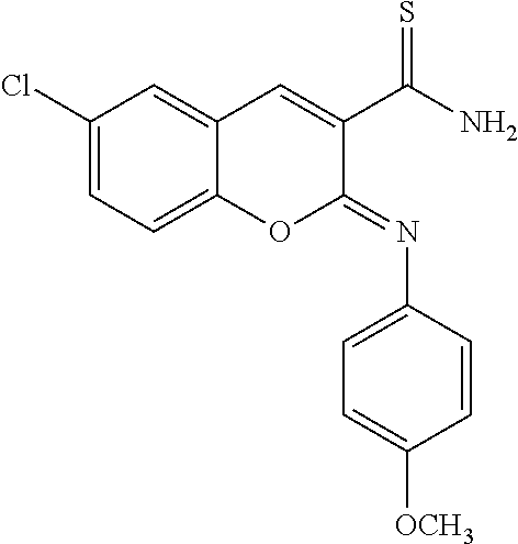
C1=C(Cl)C=C2C(=C1)OC(=NC1=CC=C([OCH3])C=C1)C(C(N)=S)=C2
